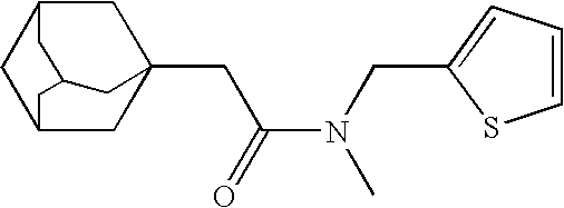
C12CC3(CC(N(CC4=CC=CS4)C)=O)CC(C1)CC(C2)C3
